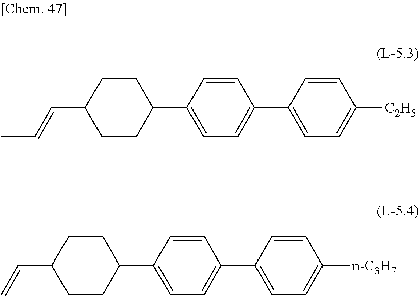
C1(C=CC)CCC(C2=CC=C(C3=CC=C([C2H5])C=C3)C=C2)CC1.C1(C=C)CCC(C2=CC=C(C3=CC=C([n-C3H7])C=C3)C=C2)CC1
